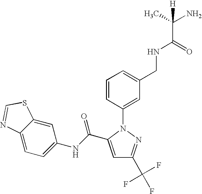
C1=C(C(NC2=CC=C3C(=C2)SC=N3)=O)N(C2=CC(CNC(C(N)(C)[H])=O)=CC=C2)N=C1C(F)(F)F
